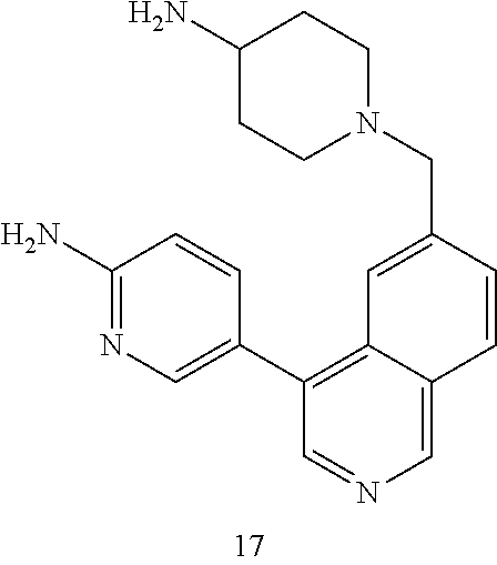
C1(N)CCN(CC2=CC3=C(C4=CN=C(N)C=C4)C=NC=C3C=C2)CC1
